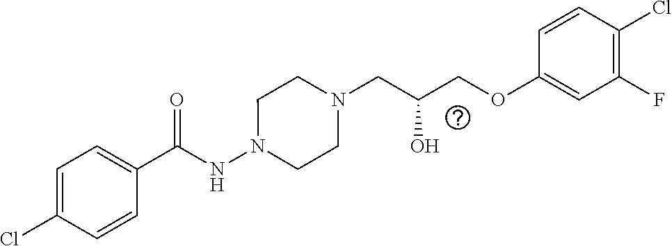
C1(C(NN2CCN(CC(O)COC3=CC(F)=C(Cl)C=C3)CC2)=O)=CC=C(Cl)C=C1
